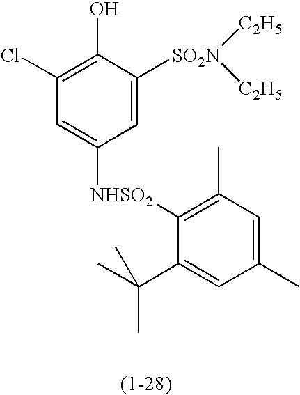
C1(Cl)=C(O)C([SO2N]([C2H5])[C2H5])=CC([NHSO2]C2=C(C)C=C(C)C=C2C(C)(C)C)=C1
